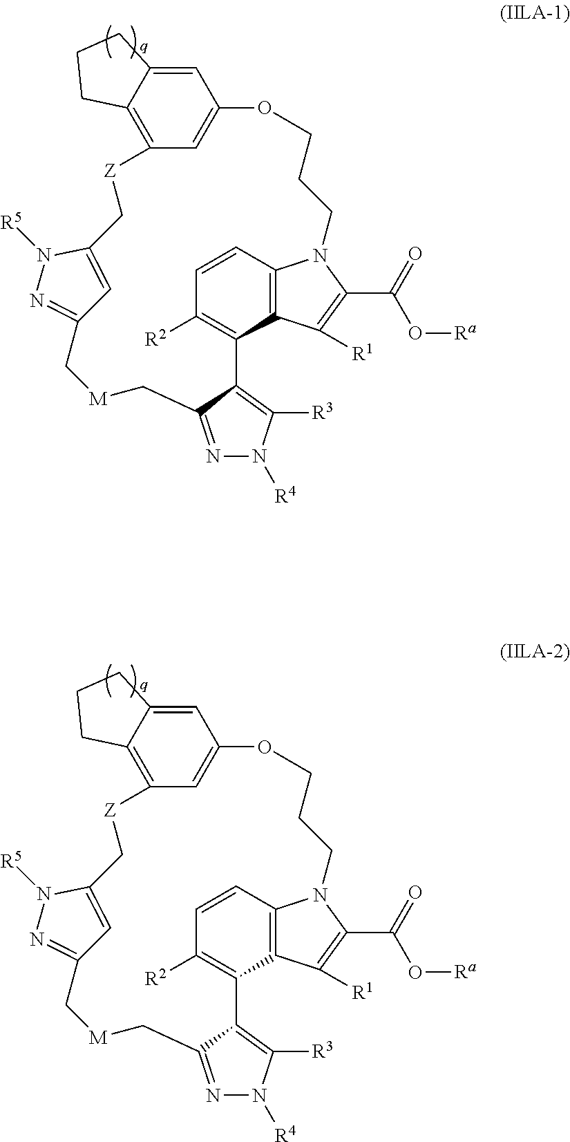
C1([R2])=C2C3=C(C=C1)N(C(C(=O)O[Ra])=C3[R1])CCCOC1=CC(=C3C(=C1)CCC3)[Z]CC1=CC(=NN1[R5])C[M]CC1=NN([R4])C([R3])=C21.C1([R2])=C2C3=C(C=C1)N(C(C(=O)O[Ra])=C3[R1])CCCOC1=CC(=C3C(=C1)CCC3)[Z]CC1=CC(=NN1[R5])C[M]CC1=NN([R4])C([R3])=C21
